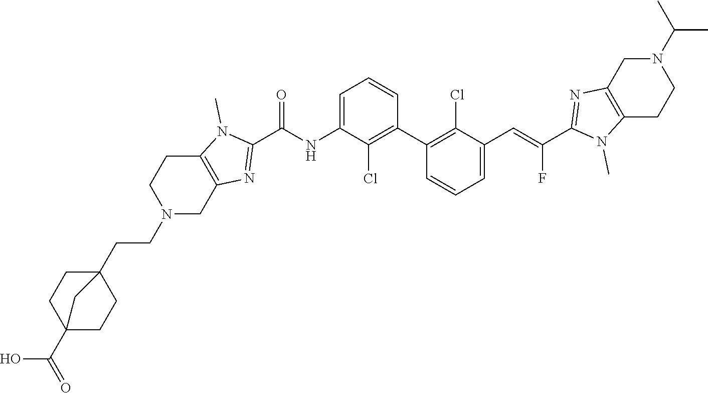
C1(C2=C(Cl)C(C=C(C3=NC4=C(N3C)CCN(C(C)C)C4)F)=CC=C2)=C(Cl)C(NC(C2=NC3=C(N2C)CCN(CCC24CCC(C(=O)O)(CC2)C4)C3)=O)=CC=C1
